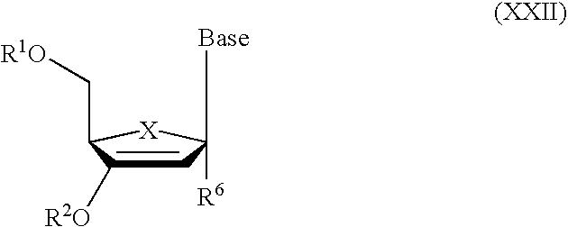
C1=C([R2O])C(C[R1O])[X]C1([Base])[R6]
